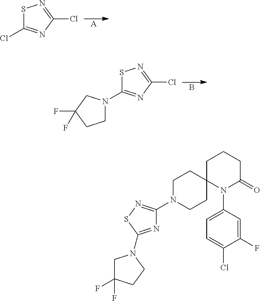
S1C(Cl)=NC(Cl)=N1.[A].S1C(N2CCC(F)(F)C2)=NC(Cl)=N1.B.C1C(F)(F)CCN1C1=NC(N2CCC3(CC2)N(C2=CC=C(Cl)C(F)=C2)C(=O)CCC3)=NS1
